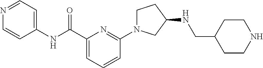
C1(C(NC2=CC=NC=C2)=O)=CC=CC(N2CCC(NCC3CCNCC3)C2)=N1
